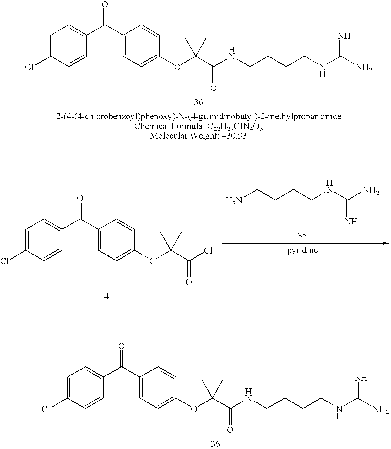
C1=C(Cl)C=CC(C(C2=CC=C(OC(C(NCCCCNC(N)=N)=O)(C)C)C=C2)=O)=C1.C1=C(Cl)C=CC(C(C2=CC=C(OC(C(Cl)=O)(C)C)C=C2)=O)=C1.NCCCCNC(N)=N.C1=C(Cl)C=CC(C(C2=CC=C(OC(C(NCCCCNC(N)=N)=O)(C)C)C=C2)=O)=C1
